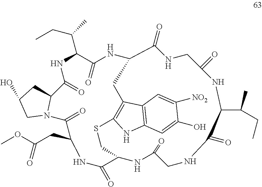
N1C(=O)C2NC(=O)CNC(=O)C(C(CC)C)NC(=O)CNC(=O)C(NC(=O)C(C(C)CC)NC(=O)C3CC(O)CN3C(=O)C1CC(OC)=O)CC1=C(NC3=C1C=C([NO2])C(O)=C3)SC2
